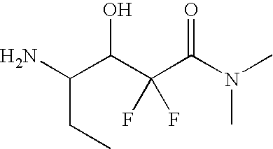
NC(C(C(C(N(C)C)=O)(F)F)O)CC
